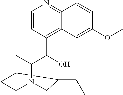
C1=CC(C(O)C2N3CCC(C2)C(CC)C3)=C2C(=N1)C=CC(OC)=C2
